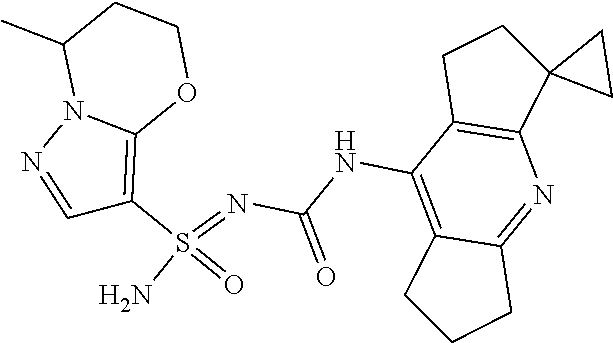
C(NC1=C2C(=NC3=C1CCC31CC1)CCC2)(N=S(N)(=O)C1=C2N(N=C1)C(C)CCO2)=O
